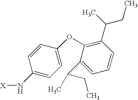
C1=CC(N[X])=CC=C1OC1=C(C(CC)C)C=CC=C1C(C)CC
